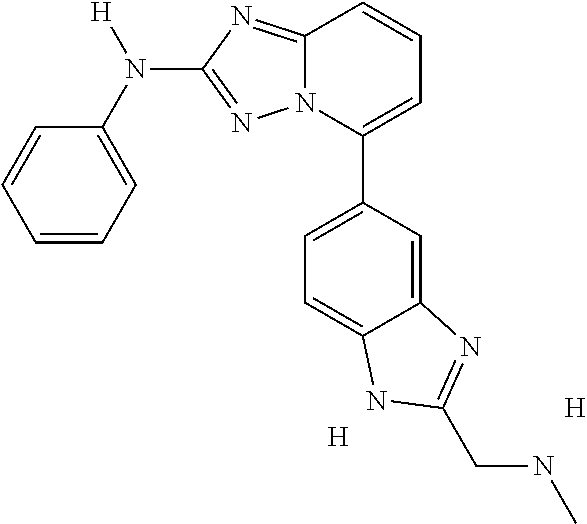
C1=CC=C(N([H])C2=NN3C(=N2)C=CC=C3C2=CC=C3C(=C2)N=C(CNC)N3)C=C1.[H].[H]
